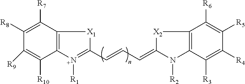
C1([R9])=C([R10])C2=C(C([R7])=C1[R8])[X1]C(C=CC=C1[X2]C3=C(N1[R2])C([R3])=C([R4])C([R5])=C3[R6])=[N+]2[R1]
